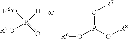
P([H])([R6-O])(=O)[R7-O].O(P(O[R8])O[R6])[R7]
